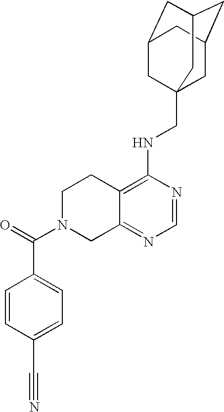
C12=C(NCC34CC5CC(CC(C3)C5)C4)N=CN=C1CN(C(=O)C1=CC=C(C#N)C=C1)CC2
